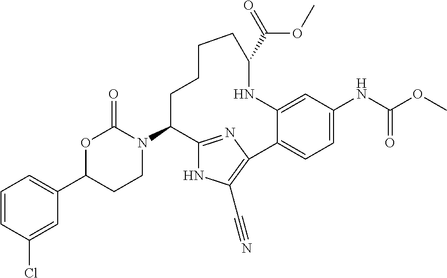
C1=CC(Cl)=CC(C2CCN(C3C4=NC(=C(C#N)N4)C4=CC=C(NC(=O)OC)C=C4NC(C(OC)=O)CCCC3)C(=O)O2)=C1
